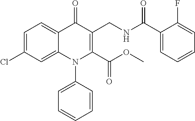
C1=C(Cl)C=C2C(=C1)C(=O)C(CNC(C1=CC=CC=C1F)=O)=C(C(OC)=O)N2C1=CC=CC=C1
